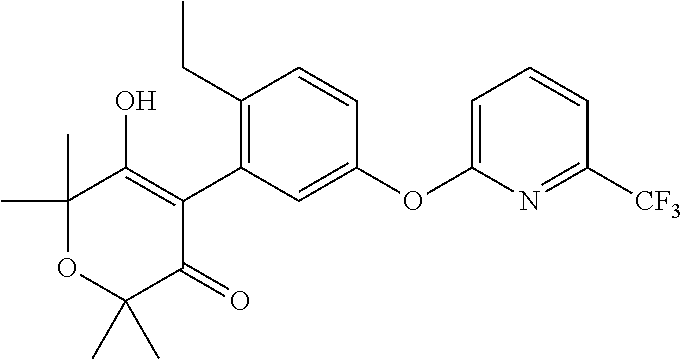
C1(C)(C)OC(C)(C)C(=O)C(C2=C(CC)C=CC(OC3=CC=CC([CF3])=N3)=C2)=C1O
